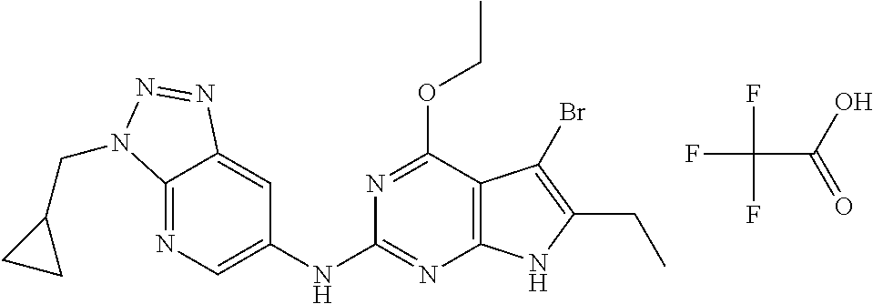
N1=C2C(=CC(NC3=NC4=C(C(OCC)=N3)C(Br)=C(CC)N4)=C1)N=NN2CC1CC1.FC(C(=O)O)(F)F
